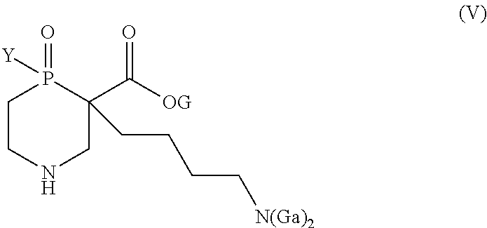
C1CNCC(C([OG])=O)(CCCC[N(Ga)2])P1(=O)[Y]
